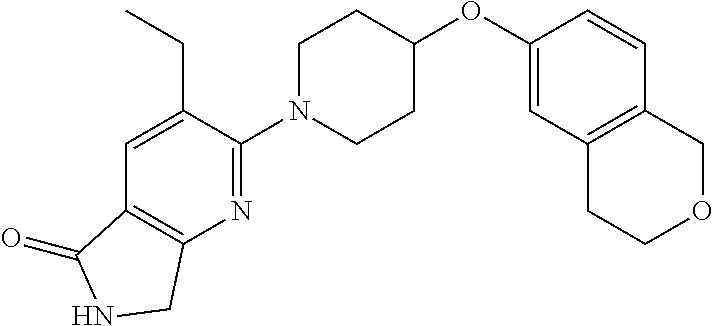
C1(OC2CCN(C3=NC4=C(C=C3CC)C(=O)NC4)CC2)=CC2=C(C=C1)COCC2
